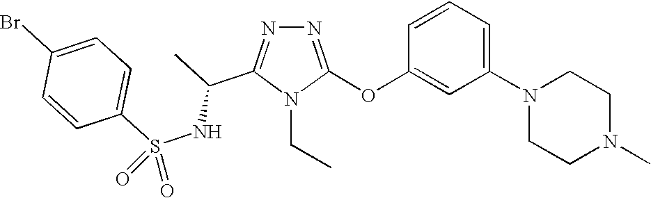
N1=C(OC2=CC(N3CCN(C)CC3)=CC=C2)N(CC)C(C(C)NS(C2=CC=C(Br)C=C2)(=O)=O)=N1
